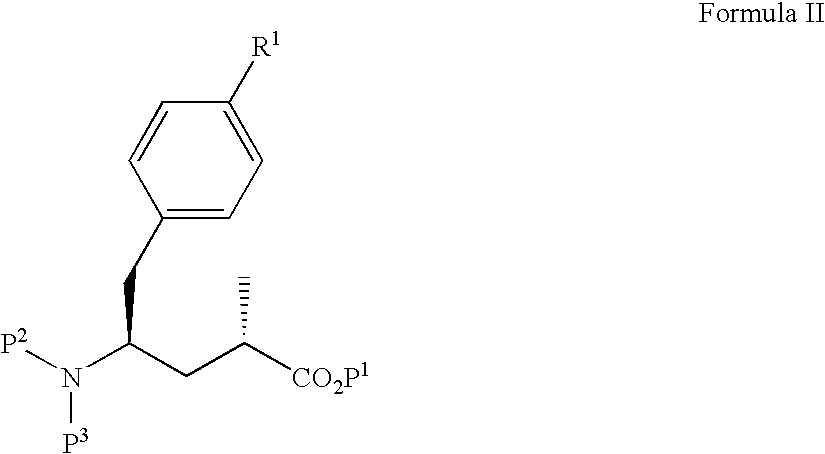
C1(CC(N([P2])[P3])CC([CO2P1])C)=CC=C([R1])C=C1
